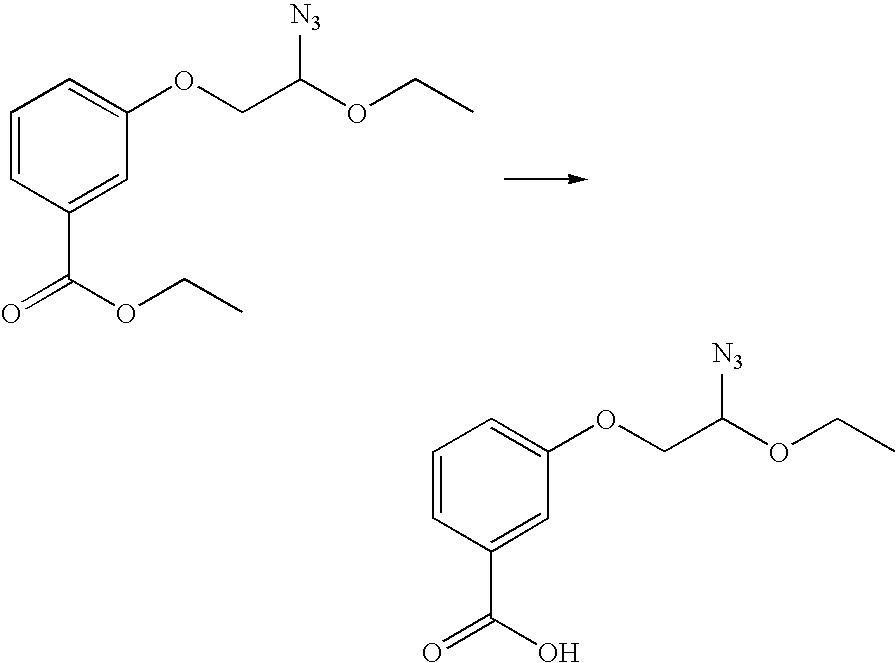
C1=CC(C(OCC)=O)=CC(OCC(OCC)[N3])=C1.C1=CC(C(O)=O)=CC(OCC(OCC)[N3])=C1
